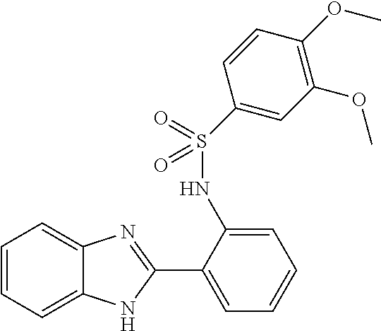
C1=CC=C2C(=C1)N=C(C1=CC=CC=C1NS(=O)(C1=CC(OC)=C(OC)C=C1)=O)N2
